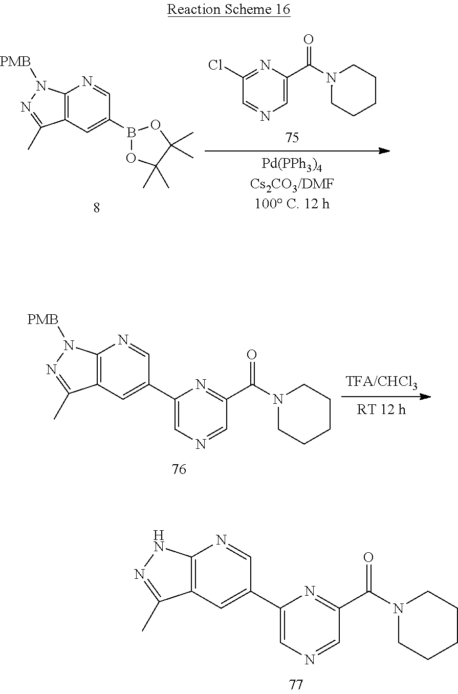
C12=C(C=C(C3=CN=CC(C(N4CCCCC4)=O)=N3)C=N1)C(C)=NN2.C12=C(C=C(B3OC(C)(C)C(C)(C)O3)C=N1)C(C)=NN2[PMB].C1(Cl)=NC(C(=O)N2CCCCC2)=CN=C1.C12=C(C=C(C3=CN=CC(C(N4CCCCC4)=O)=N3)C=N1)C(C)=NN2[PMB]
